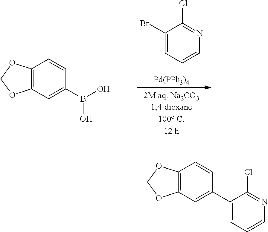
C1(Br)=CC=CN=C1Cl.[Pd(PPh3)4].C12=C(C=C(B(O)O)C=C1)OCO2.C12=C(C=C(C3=CC=CN=C3Cl)C=C1)OCO2
